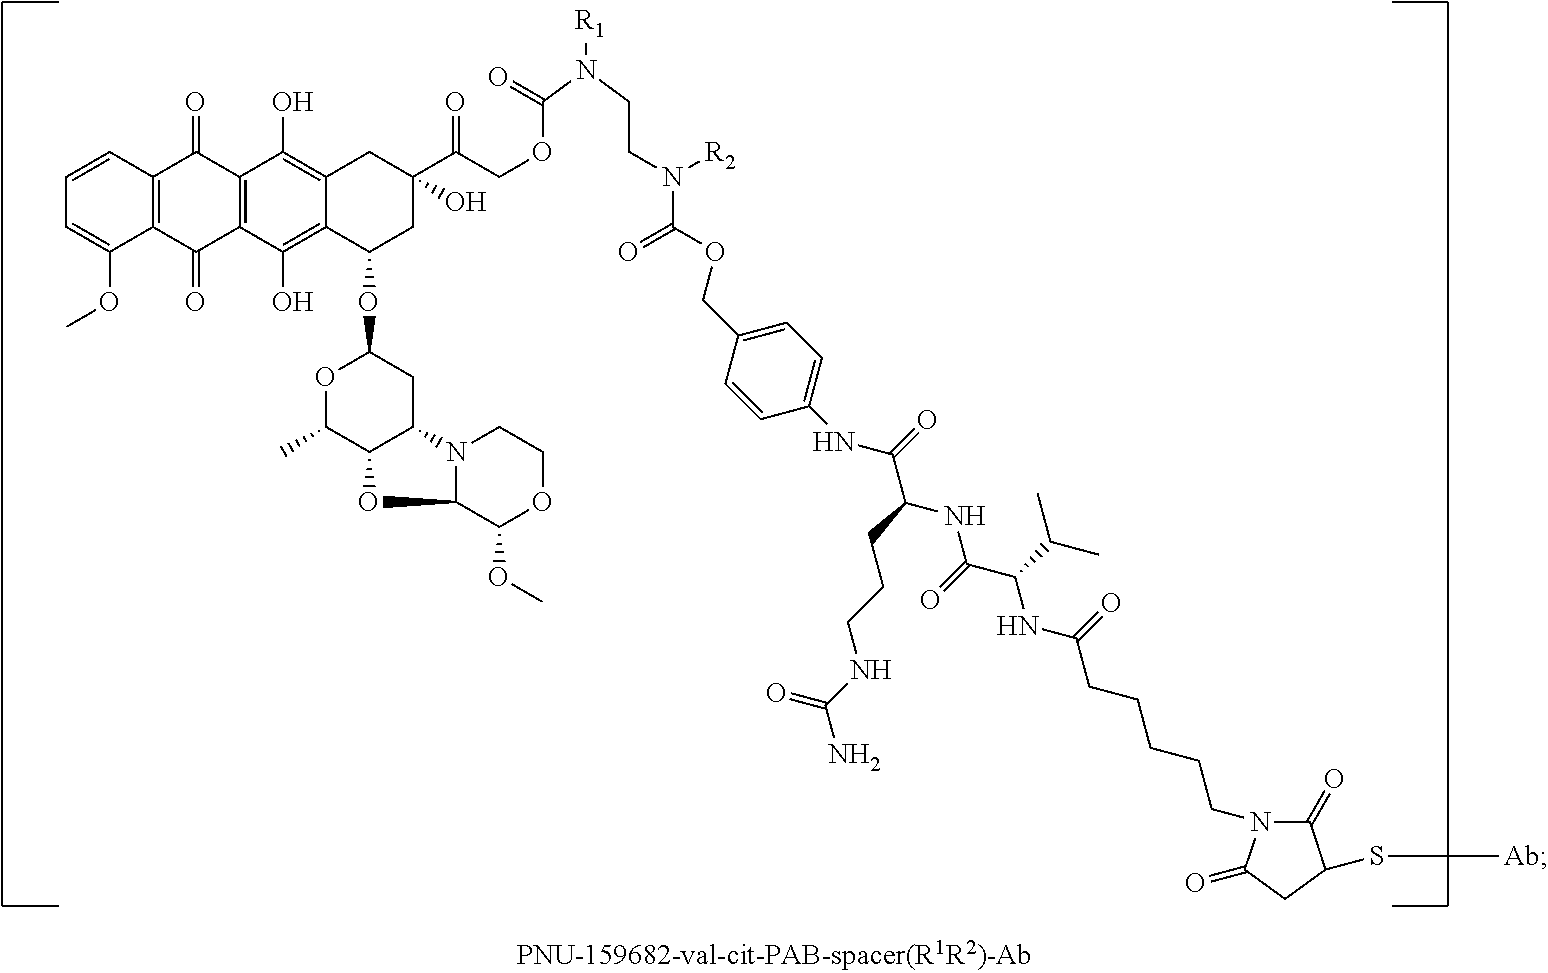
C1=CC2=C(C(OC)=C1)C(=O)C1=C(C2=O)C(O)=C2C(=C1O)C(OC1OC(C)C3C(C1)N1C(C(OC)OCC1)O3)CC(O)(C(COC(N([R1])CCN(C(=O)OCC1=CC=C(NC(C(CCCNC(N)=O)NC(=O)C(C(C)C)NC(CCCCCN3C(=O)C(S[Ab])CC3=O)=O)=O)C=C1)[R2])=O)=O)C2
